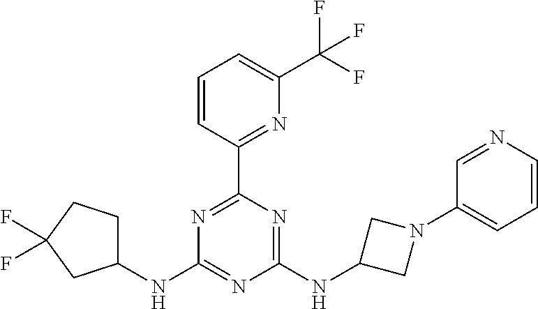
N1=C(C2=NC(C(F)(F)F)=CC=C2)N=C(NC2CN(C3=CC=CN=C3)C2)N=C1NC1CCC(F)(F)C1
